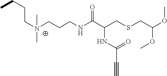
C(CCNC(=O)C(CSCC(OC)OC)NC(=O)C#C)[N+](CCCC)(C)C
